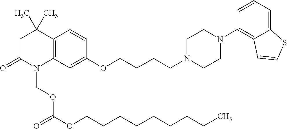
C12=C(C=C(OCCCCN3CCN(C4=C5C(=CC=C4)SC=C5)CC3)C=C1)N(COC(=O)OCCCCCCCCC)C(=O)CC2(C)C
